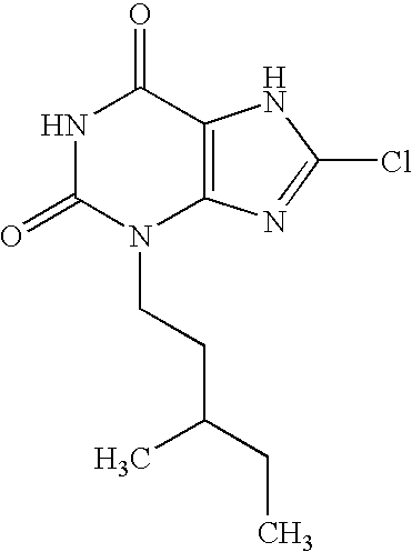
N1C(=O)N(CCC(CC)C)C2=C(C1=O)NC(Cl)=N2
